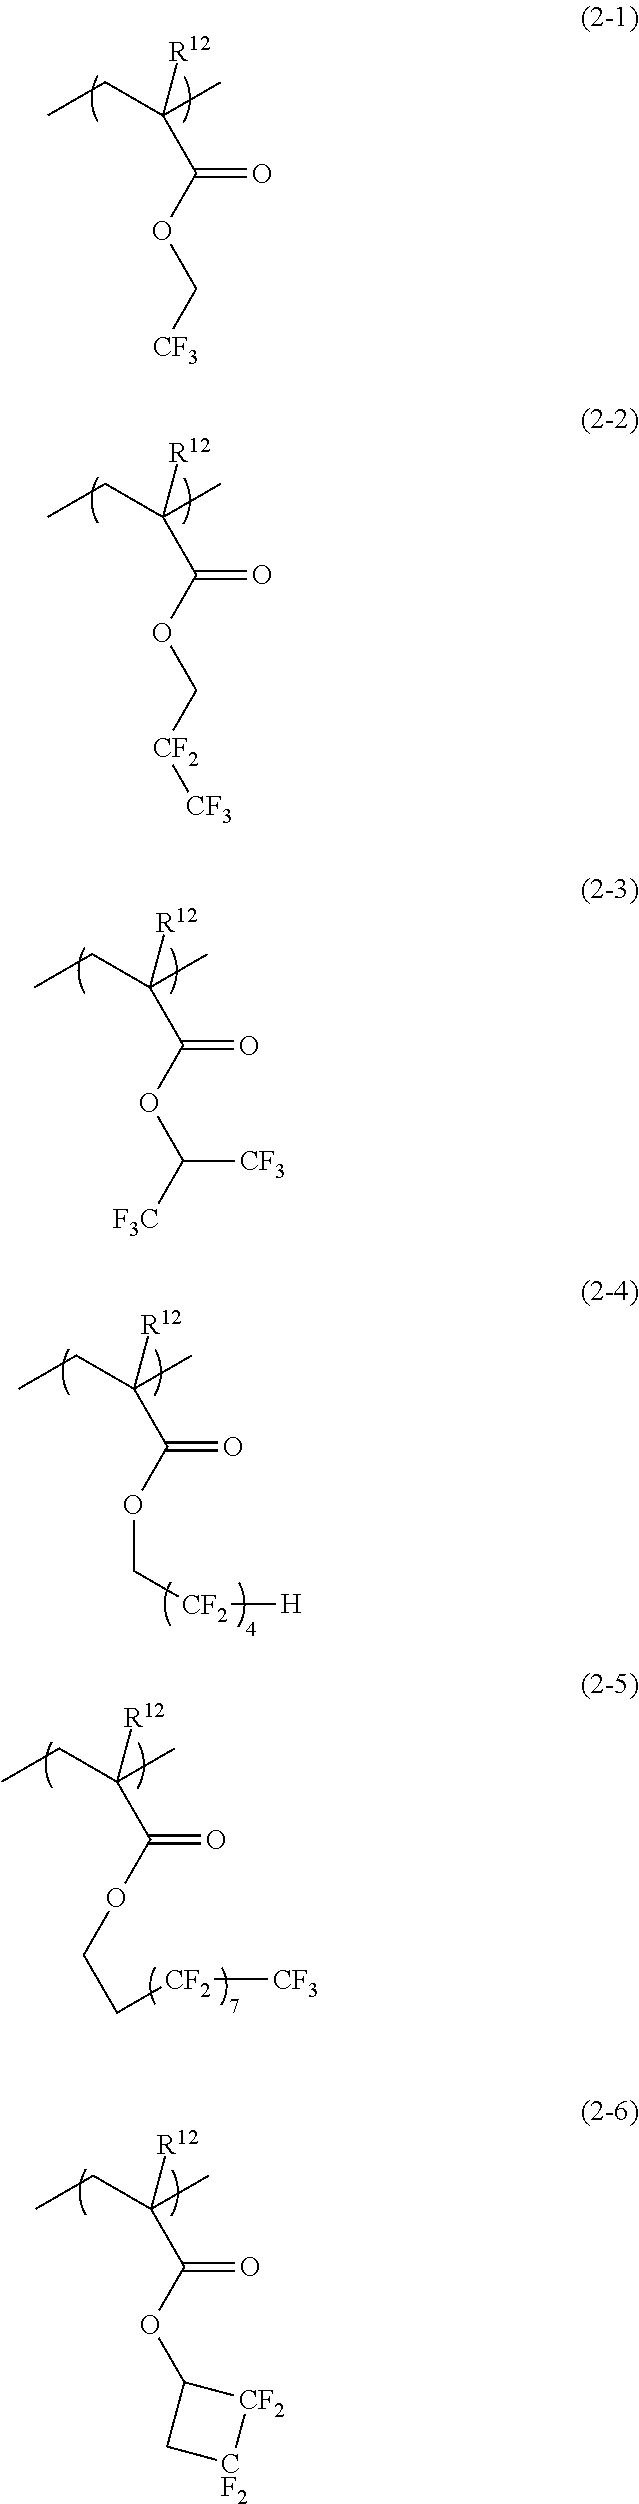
CCC(C)([R12])C(OC[CF3])=O.CCC(C)([R12])C(OC[CF2][CF3])=O.CCC(C)([R12])C(OC([F3C])[CF3])=O.CCC(C)([R12])C(OC[CF2][H])=O.CCC(C)([R12])C(OCC[CF2][CF3])=O.CCC(C)([R12])C(OC1C[CF2][CF2]1)=O
